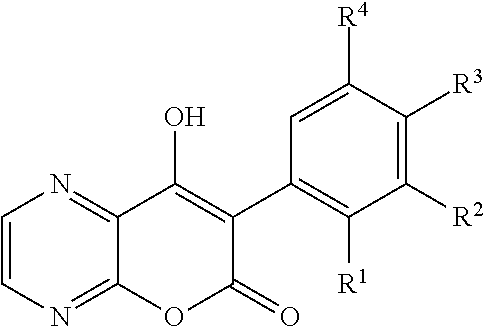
C1=CN=C2C(=N1)C(O)=C(C1=C([R1])C([R2])=C([R3])C([R4])=C1)C(=O)O2
